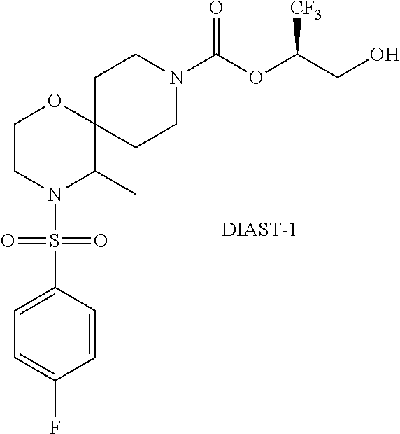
C12(CCN(C(OC(CO)[CF3])=O)CC1)OCCN(S(=O)(=O)C1=CC=C(F)C=C1)C2C
